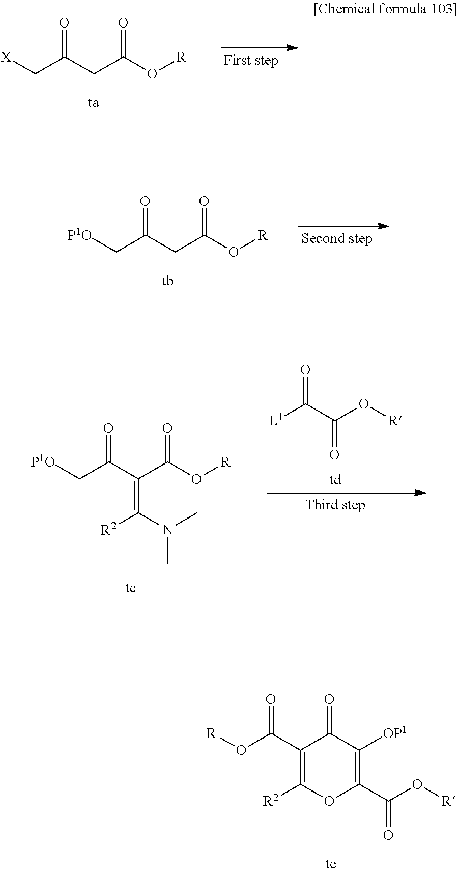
O=C(CC(O[R])=O)C[X].O=C(CC(O[R])=O)C[P1O].O=C(C1=C([R2])OC(C(O[R])=O)=C([OP1])C1=O)O[R].O=C(C(O[R])=O)[L1].O=C(C(C(O[R])=O)=C([R2])N(C)C)C[P1O]
